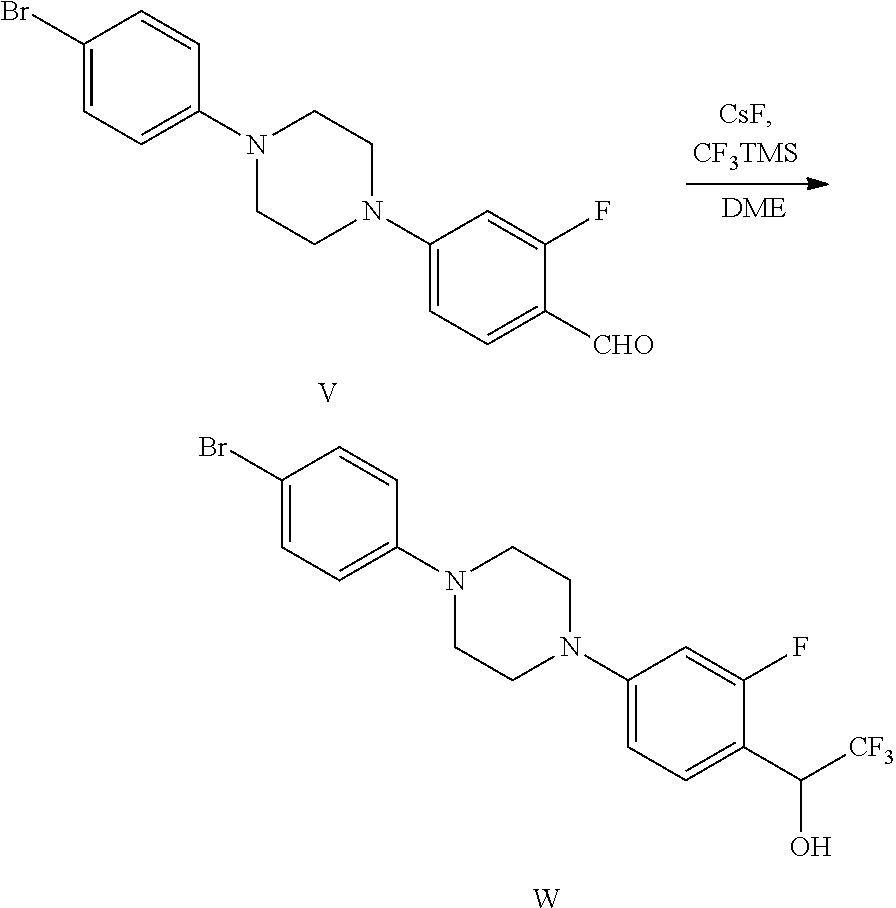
C1(Br)=CC=C(N2CCN(C3=CC=C(C([CF3])O)C(F)=C3)CC2)C=C1.[W].C1(Br)=CC=C(N2CCN(C3=CC=C([CHO])C(F)=C3)CC2)C=C1.[V]
